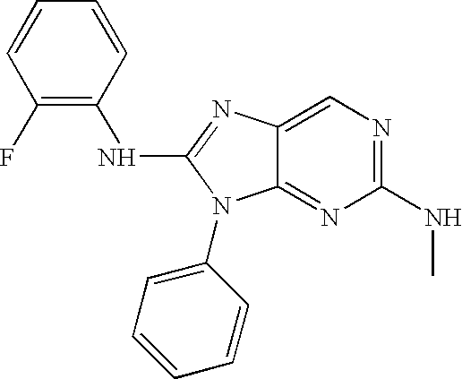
C1(F)=C(NC2=NC3=CN=C(NC)N=C3N2C2=CC=CC=C2)C=CC=C1
